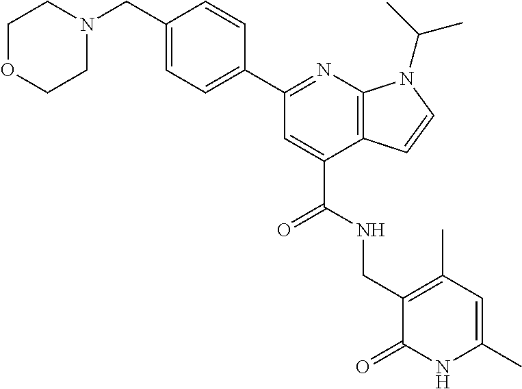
C1OCCN(CC2=CC=C(C3=NC4=C(C(C(NCC5=C(C)C=C(C)NC5=O)=O)=C3)C=CN4C(C)C)C=C2)C1
